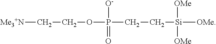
[Me3+N]CCOP([O-])(=O)CC[Si]([OMe])([OMe])[OMe]
